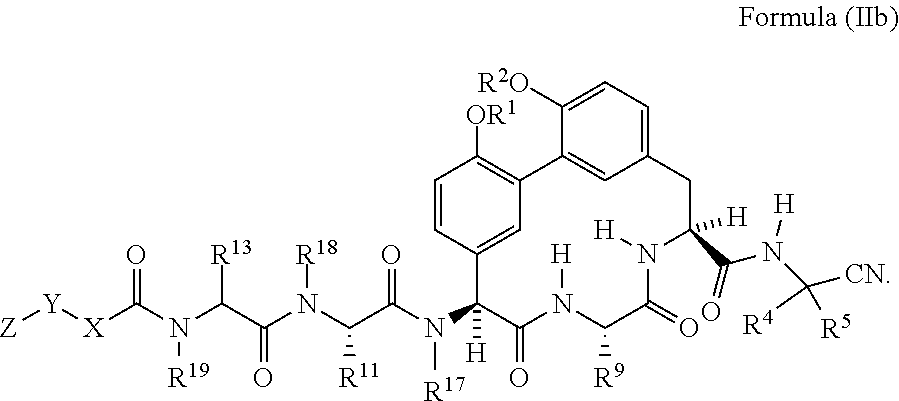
C(N(C(C(N(C(C(N(C1([H])C(=O)N([H])C([R9])C(=O)N([H])C(C(=O)N([H])C([CN])([R5])[R4])([H])CC2=CC=C([R2O])C(=C2)C2=C([OR1])C=CC1=C2)[R17])=O)[R11])[R18])=O)[R13])[R19])([X][Y][Z])=O
